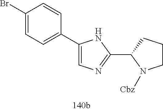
C1(Br)=CC=C(C2=CN=C(C3N([Cbz])CCC3)N2)C=C1
